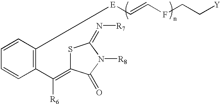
C1=CC([E]C=CFCC[Y])=C(C([R6])=C2SC(=N[R7])N([R8])C2=O)C=C1
